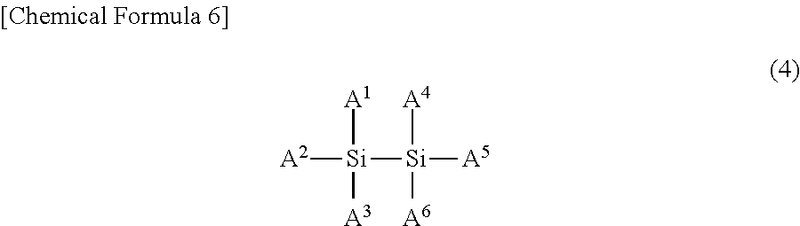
[A2][Si]([Si]([A5])([A4])[A6])([A1])[A3]
